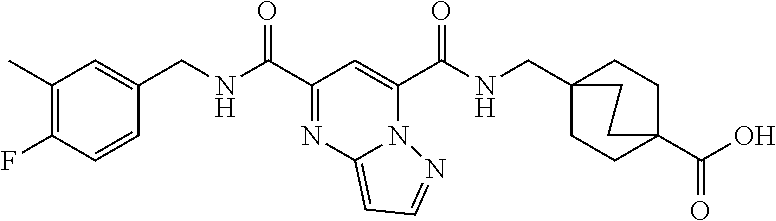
C1(C)=C(F)C=CC(CNC(C2=NC3=CC=NN3C(C(NCC34CCC(C(O)=O)(CC3)CC4)=O)=C2)=O)=C1
